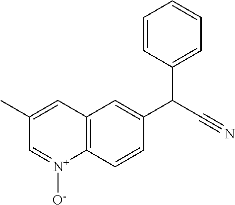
C12=C(C=CC(C(C3=CC=CC=C3)C#N)=C1)[N+]([O-])=CC(C)=C2
